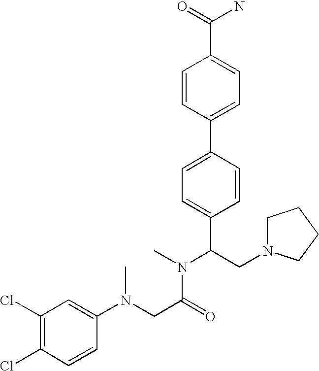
C1=CC(C2=CC=C(C(CN3CCCC3)N(C)C(CN(C3=CC(Cl)=C(Cl)C=C3)C)=O)C=C2)=CC=C1C(=O)N
